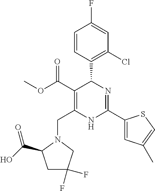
C1=CC(C2C(C(=O)OC)=C(CN3C(C(O)=O)CC(F)(F)C3)NC(C3=CC(C)=CS3)=N2)=C(Cl)C=C1F
